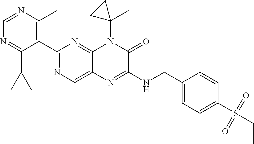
C1=NC(C)=C(C2=NC=C3C(=N2)N(C2(C)CC2)C(=O)C(NCC2=CC=C(S(=O)(=O)CC)C=C2)=N3)C(C2CC2)=N1
